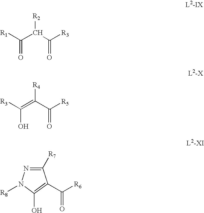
[R1]C(C(C([R3])=O)[R2])=O.[R3]C(=C(C([R5])=O)[R4])O.C([R6])(=O)C1=C(O)N([R8])N=C1[R7]
